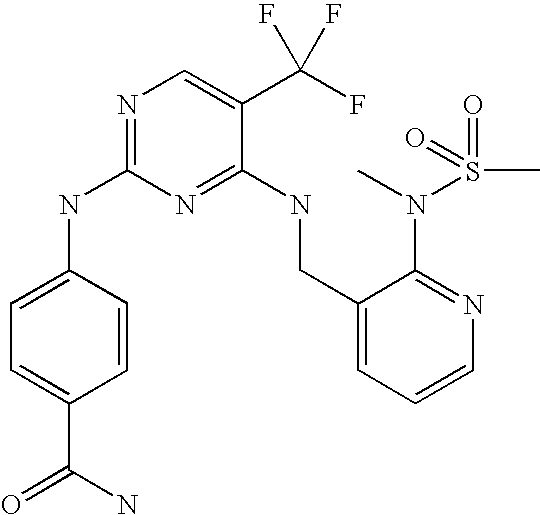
C1(CNC2=NC(NC3=CC=C(C(=O)N)C=C3)=NC=C2C(F)(F)F)=CC=CN=C1N(S(C)(=O)=O)C
